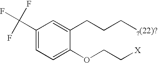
C1(C(F)(F)F)=CC=C(OCC[X])C(CCC[?(22)?])=C1
